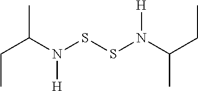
N(SSN(C(CC)C)[H])(C(CC)C)[H]
